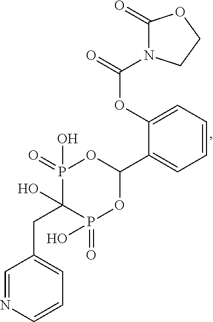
C1(OC(=O)N2C(=O)OCC2)=CC=CC=C1C1OP(=O)(O)C(CC2=CC=CN=C2)(O)P(=O)(O)O1
